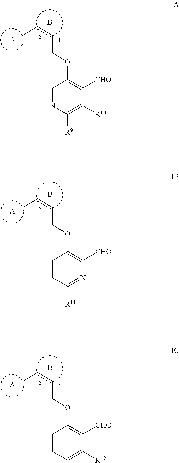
CccCOC1=C([CHO])C([R10])=C([R9])N=C1.B.[A].CccCOC1=C([CHO])N=C([R11])C=C1.B.[A].CccCOC1=C([CHO])C([R12])=CC=C1.B.[A]
